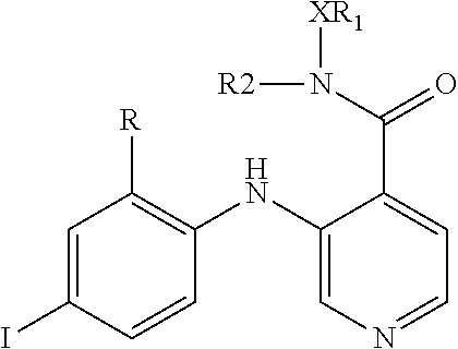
C1=C(I)C=CC(NC2=CN=CC=C2C(N([R2])[XR1])=O)=C1[R]
